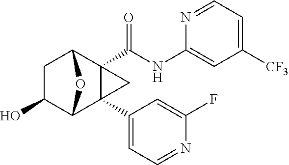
C1C(O)C2C3(C4=CC=NC(F)=C4)C(C(NC4=CC([CF3])=CC=N4)=O)(C1O2)C3
